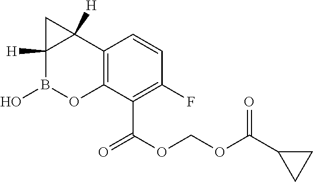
C12=C(C(C(OCOC(C3CC3)=O)=O)=C(F)C=C1)OB(O)C1([H])C2([H])C1
